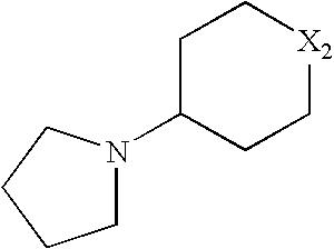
C1N(C2CC[X2]CC2)CCC1
